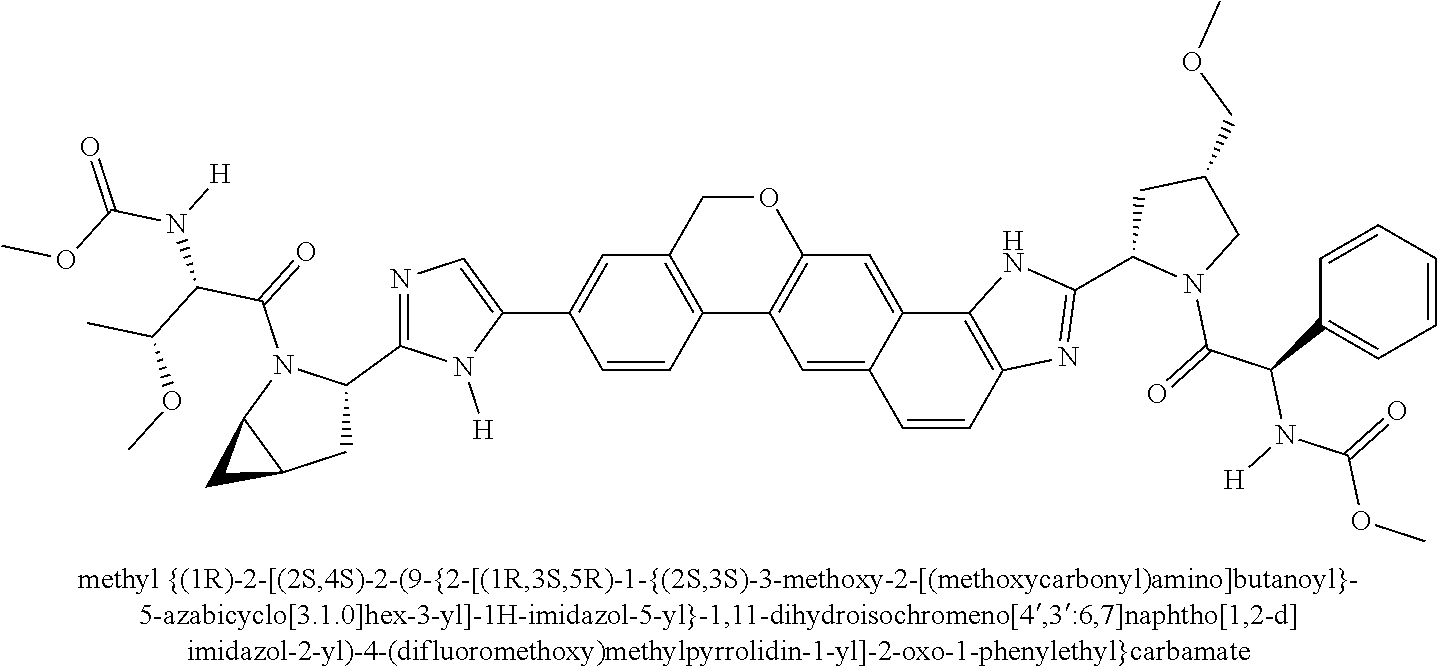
O1CC2=C(C3=C1C=C1C(=C3)C=CC3=C1NC(C1N(C(=O)C(C4=CC=CC=C4)N(C(=O)OC)[H])CC(COC)C1)=N3)C=CC(C1=CN=C(C3N(C(=O)C(C(C)OC)N([H])C(OC)=O)C4C(C3)C4)N1[H])=C2
